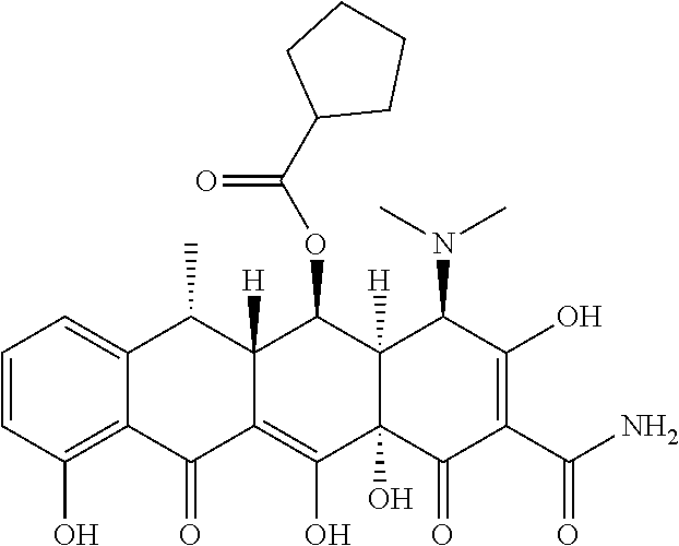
C1=CC(O)=C2C(=C1)C(C)C1([H])C(=C(O)C3(O)C([H])(C1OC(C1CCCC1)=O)C(N(C)C)C(O)=C(C(N)=O)C3=O)C2=O
